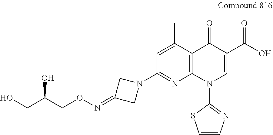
C1=C(C)C2=C(N=C1N1CC(=NOCC(CO)O)C1)N(C1=NC=CS1)C=C(C(O)=O)C2=O
